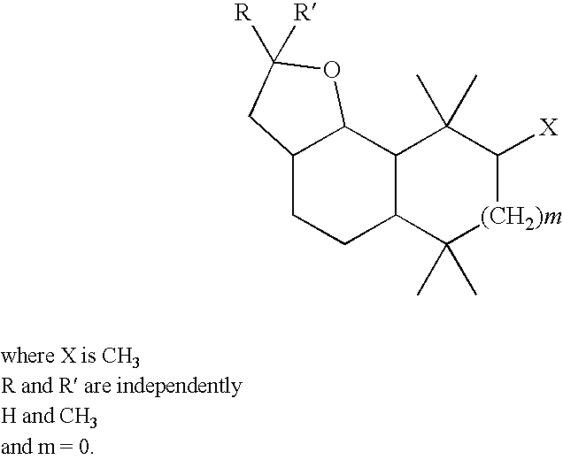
C12CCC3C(C1OC([R])([R])C2)C(C)(C)C([X])[(CH2)m]C3(C)C
